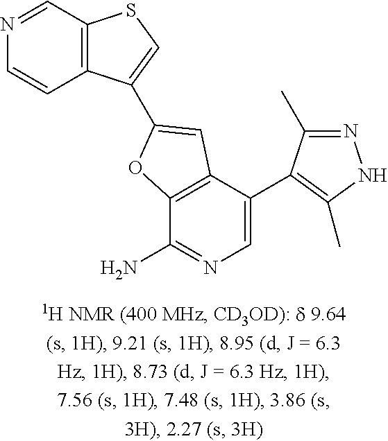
C12=C(C(C3=C(C)NN=C3C)=CN=C1N)C=C(C1=CSC3=C1C=CN=C3)O2
